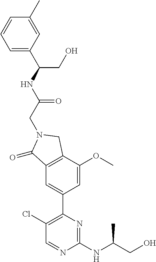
C(N1C(=O)C2=C(C1)C(OC)=CC(C1=C(Cl)C=NC(NC(CO)C)=N1)=C2)C(NC(CO)C1=CC=CC(C)=C1)=O
